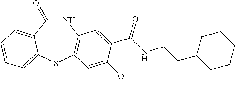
N1C(=O)C2=CC=CC=C2SC2=C1C=C(C(NCCC1CCCCC1)=O)C(OC)=C2
